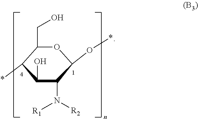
O1C(CO)C(*)C(O)C(N([R1])[R2])C1O*
